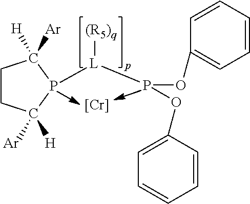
[Cr].C1CC([Ar])([H])P([L]([(R5)q])P(OC2=CC=CC=C2)OC2=CC=CC=C2)C1([H])[Ar]
